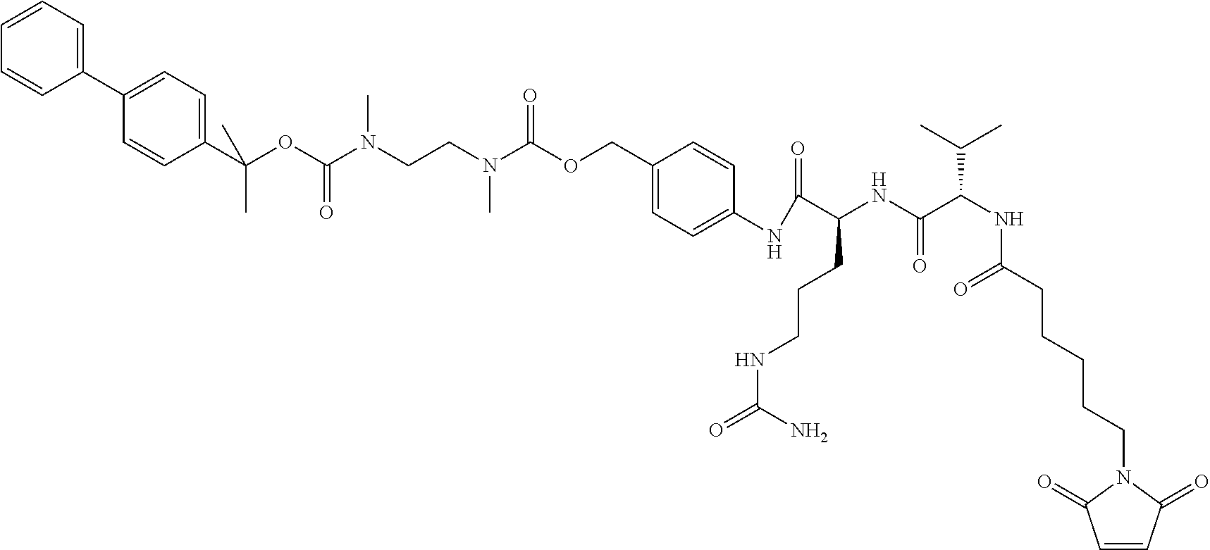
C1=CC=C(C2=CC=C(C(OC(N(CCN(C(OCC3=CC=C(NC(C(NC(C(NC(CCCCCN4C(=O)C=CC4=O)=O)C(C)C)=O)CCCNC(=O)N)=O)C=C3)=O)C)C)=O)(C)C)C=C2)C=C1
